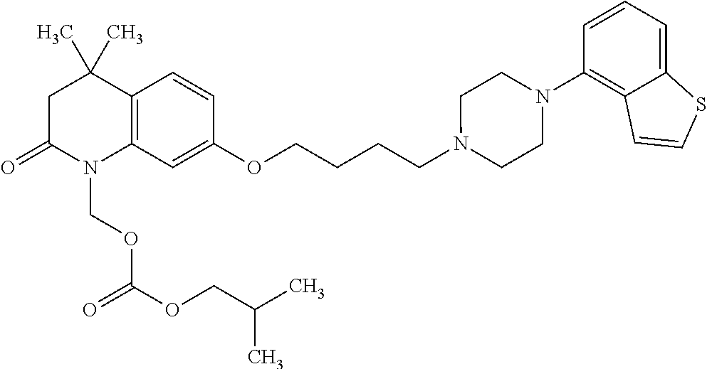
C1C(=O)N(COC(OCC(C)C)=O)C2=C(C1(C)C)C=CC(OCCCCN1CCN(C3=C4C(=CC=C3)SC=C4)CC1)=C2
